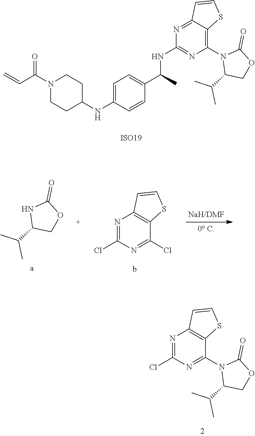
ClC1=NC2=C(C(N3C(C(C)C)COC3=O)=N1)SC=C2.N1C(C(C)C)COC1=O.ClC1=NC2=C(C(Cl)=N1)SC=C2.[a].b.[ISO19].C1N(C(C=C)=O)CCC(NC2=CC=C(C(C)NC3=NC(N4C(C(C)C)COC4=O)=C4C(=N3)C=CS4)C=C2)C1
